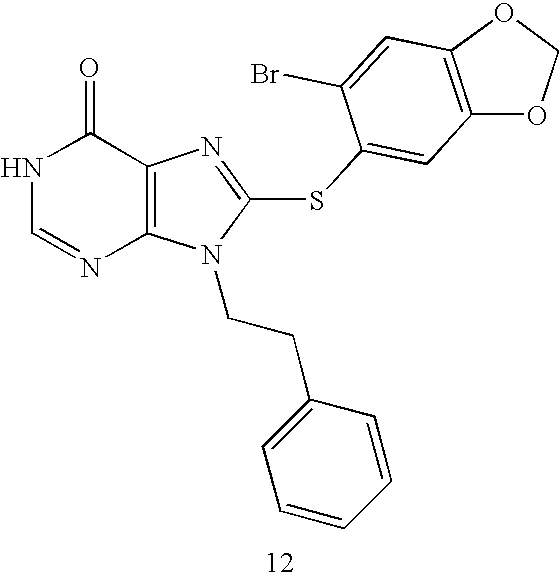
N1C=NC2=C(C1=O)N=C(SC1=CC3=C(OCO3)C=C1Br)N2CCC1=CC=CC=C1
